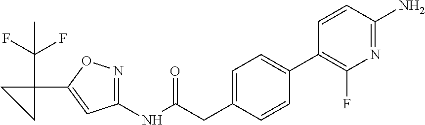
C1(NC(=O)CC2=CC=C(C3=C(F)N=C(N)C=C3)C=C2)=NOC(C2(C(F)(F)C)CC2)=C1
